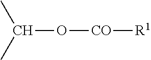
CC(C)O[CO][R1]
